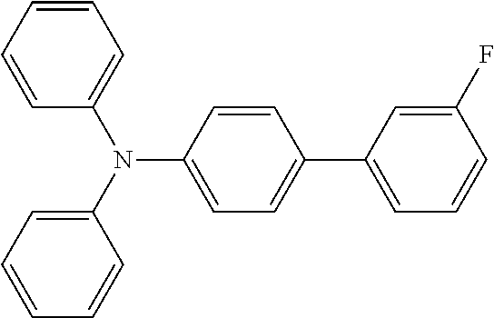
C1=CC=CC(N(C2=CC=CC=C2)C2=CC=C(C3=CC=CC(F)=C3)C=C2)=C1
